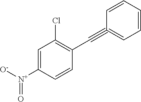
C1=C([N+]([O-])=O)C=CC(C#C2=CC=CC=C2)=C1Cl
